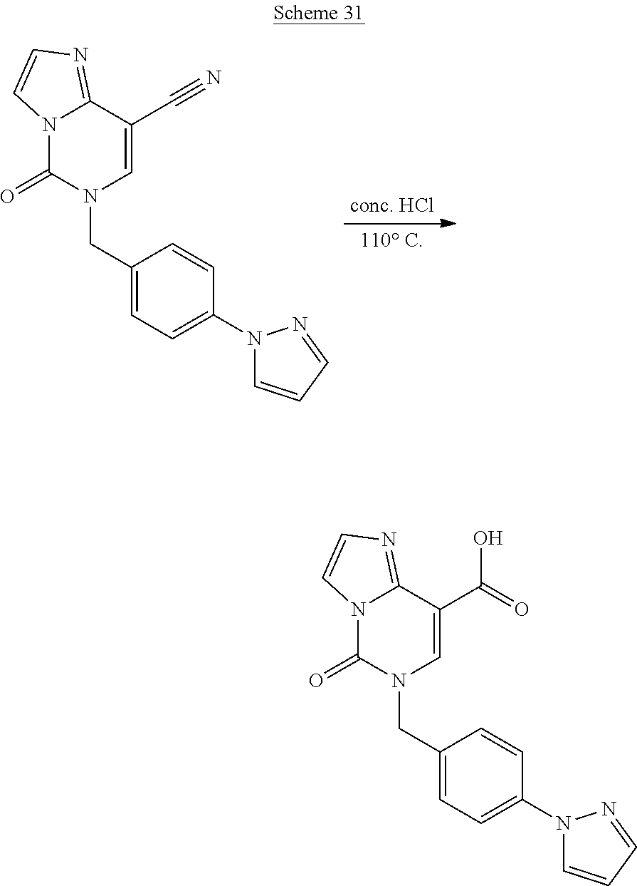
N12C(=O)N(CC3=CC=C(N4C=CC=N4)C=C3)C=C(C#N)C1=NC=C2.N12C(=O)N(CC3=CC=C(N4C=CC=N4)C=C3)C=C(C(O)=O)C1=NC=C2
